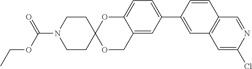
C12=CC(C3=CC4=C(C=C3)C=NC(Cl)=C4)=CC=C1OC1(OC2)CCN(C(=O)OCC)CC1
